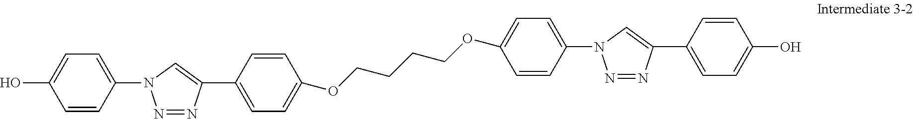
N1=NN(C2=CC=C(O)C=C2)C=C1C1=CC=C(OCCCCOC2=CC=C(N3N=NC(C4=CC=C(O)C=C4)=C3)C=C2)C=C1
